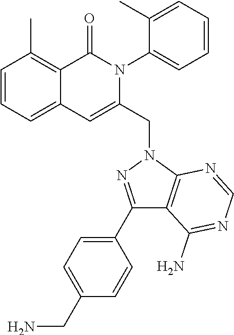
C1=CC=C2C(=C1C)C(=O)N(C1=CC=CC=C1C)C(CN1C3=C(C(N)=NC=N3)C(C3=CC=C(CN)C=C3)=N1)=C2
